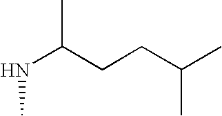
N(C(CCC(C)C)C)C
